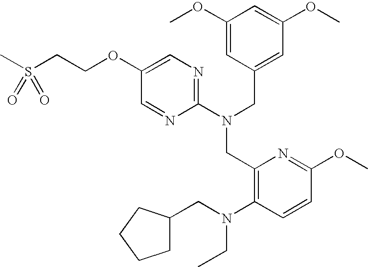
C1(OCCS(C)(=O)=O)=CN=C(N(CC2=CC(OC)=CC(OC)=C2)CC2=C(N(CC3CCCC3)CC)C=CC(OC)=N2)N=C1
